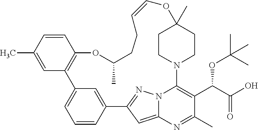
C1=CC(C)=CC2=C1OC(C)CCC=COC1(C)CCN(C3=C(C(C(O)=O)OC(C)(C)C)C(C)=NC4=CC(=NN43)C3=CC2=CC=C3)CC1
